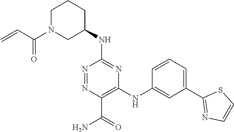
C1(NC2=NC(NC3=CC(C4=NC=CS4)=CC=C3)=C(C(=O)N)N=N2)CCCN(C(C=C)=O)C1
